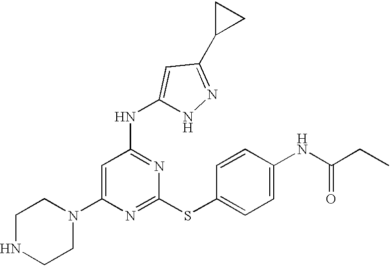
C1(N2CCNCC2)=CC(NC2=CC(C3CC3)=NN2)=NC(SC2=CC=C(NC(CC)=O)C=C2)=N1
